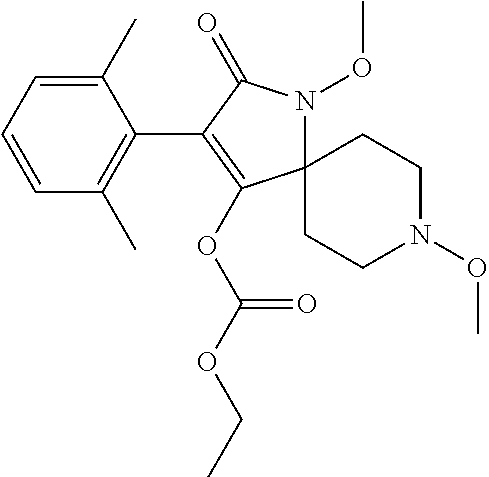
C1(C)=CC=CC(C)=C1C1=C(OC(OCC)=O)C2(N(OC)C1=O)CCN(OC)CC2
